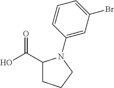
OC(C1CCCN1C1=CC(Br)=CC=C1)=O
